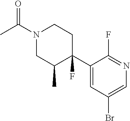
N1(C(C)=O)CC(C)C(F)(C2=CC(Br)=CN=C2F)CC1
